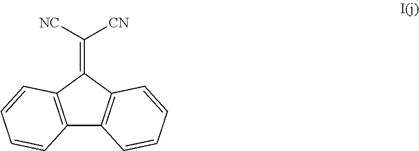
C12=C(C(=C([NC])[CN])C3=C1C=CC=C3)C=CC=C2
